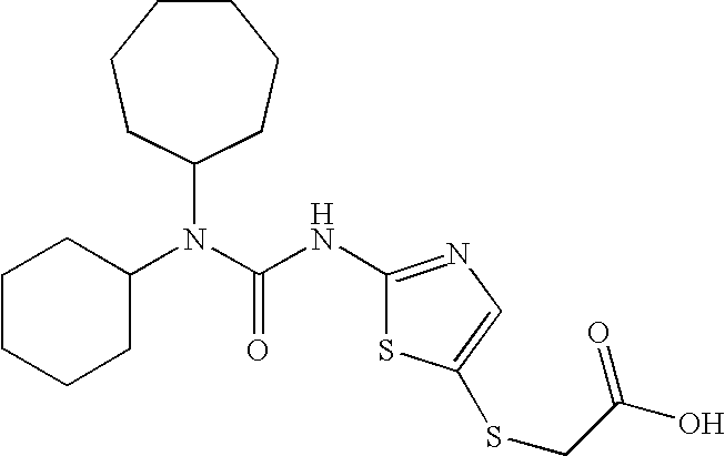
C1CCCC(N(C(NC2=NC=C(SCC(O)=O)S2)=O)C2CCCCCC2)C1
